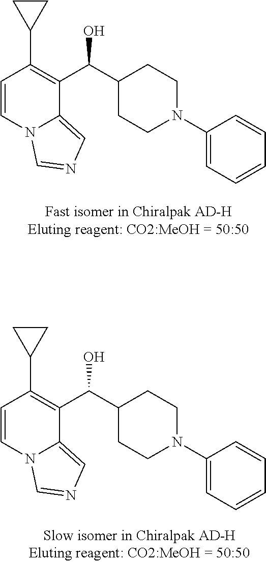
C1=CN2C(=CN=C2)C(C(C2CCN(C3=CC=CC=C3)CC2)O)=C1C1CC1.C1=CN2C(=CN=C2)C(C(C2CCN(C3=CC=CC=C3)CC2)O)=C1C1CC1
